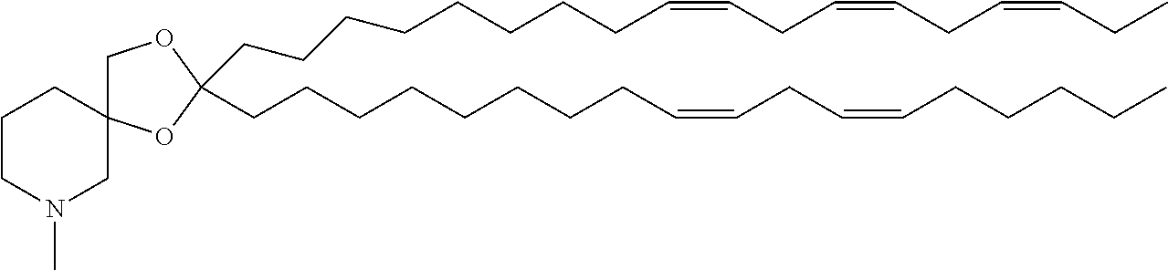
C(CCCCCCCC=CCC=CCC=CCC)C1(CCCCCCCCC=CCC=CCCCCC)OC2(CO1)CCCN(C)C2
